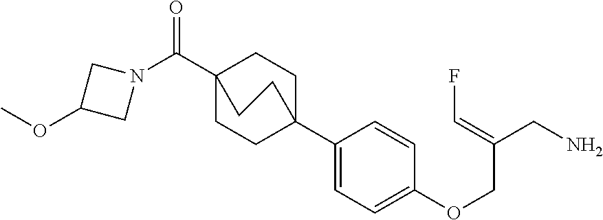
C1C2(C3=CC=C(OCC(CN)=CF)C=C3)CCC(C(=O)N3CC(OC)C3)(C1)CC2
